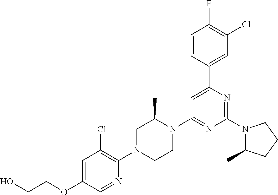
N1(C2=NC(C3=CC(Cl)=C(F)C=C3)=CC(N3C(C)CN(C4=C(Cl)C=C(OCCO)C=N4)CC3)=N2)C(C)CCC1
